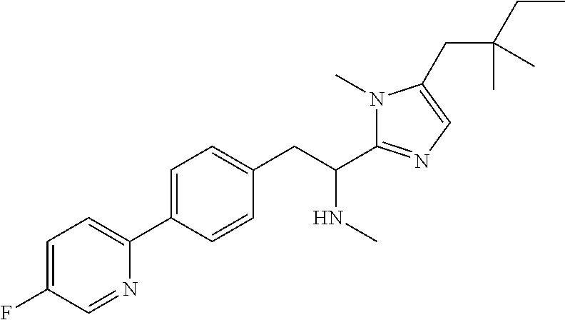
C1=C(F)C=NC(C2=CC=C(CC(C3=NC=C(CC(CC)(C)C)N3C)NC)C=C2)=C1
